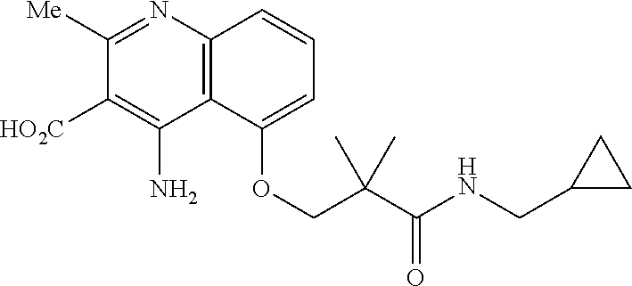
N1=C([Me])C([HO2C])=C(N)C2=C1C=CC=C2OCC(C(NCC1CC1)=O)(C)C
